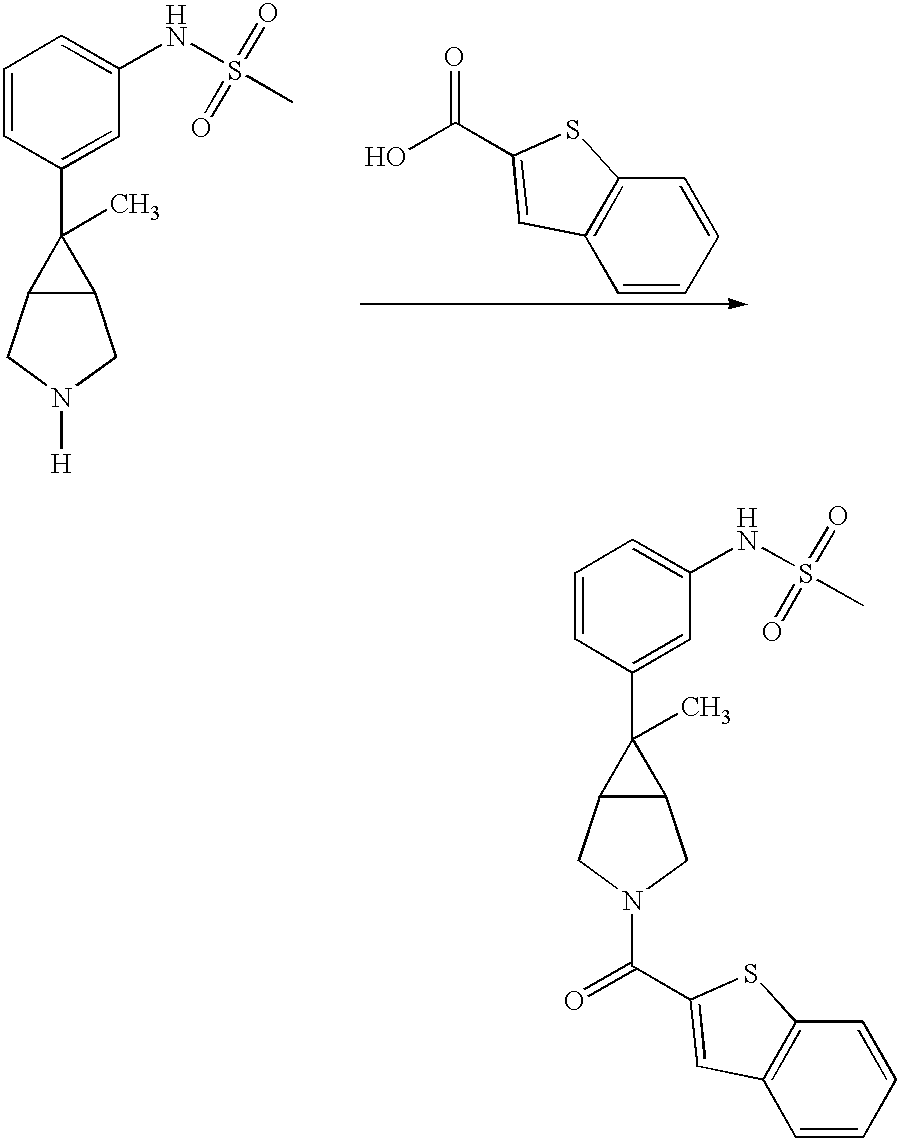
C1=CC(C2(C)C3C2CN(C(=O)C2=CC4=C(C=CC=C4)S2)C3)=CC(NS(=O)(C)=O)=C1.C1=CC(C2(C)C3C2CN([H])C3)=CC(NS(=O)(C)=O)=C1.OC(=O)C1=CC2=C(C=CC=C2)S1
